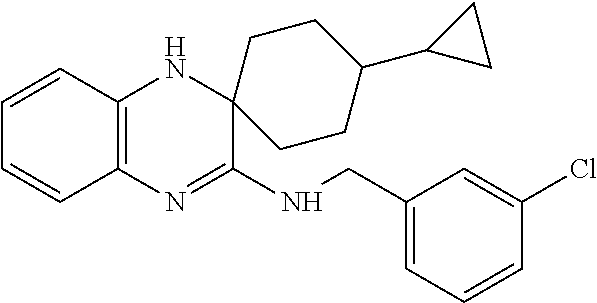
C1=CC2=C(C=C1)N=C(NCC1=CC=CC(Cl)=C1)C1(N2)CCC(C2CC2)CC1
